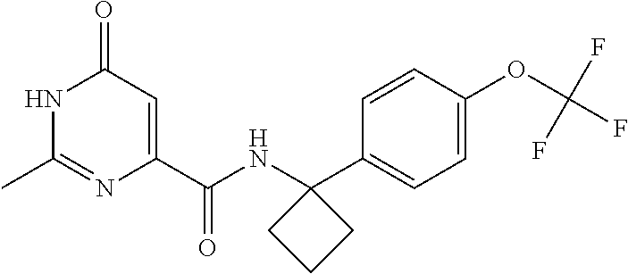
C1(=O)C=C(C(NC2(C3=CC=C(OC(F)(F)F)C=C3)CCC2)=O)N=C(C)N1
